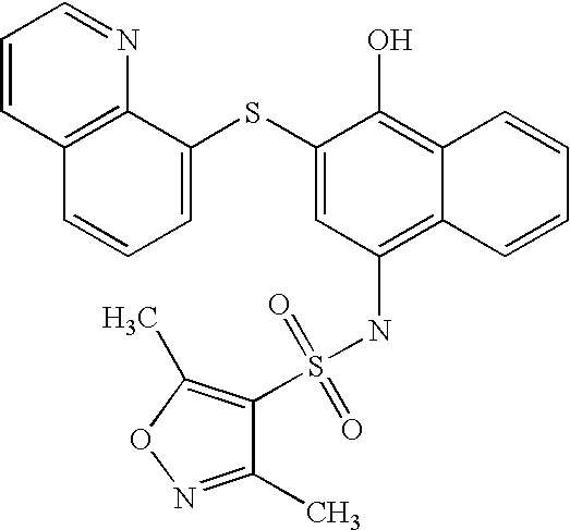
C1=CC2=C(N=C1)C(SC1=CC(NS(=O)(=O)C3=C(C)ON=C3C)=C3C(=C1O)C=CC=C3)=CC=C2
